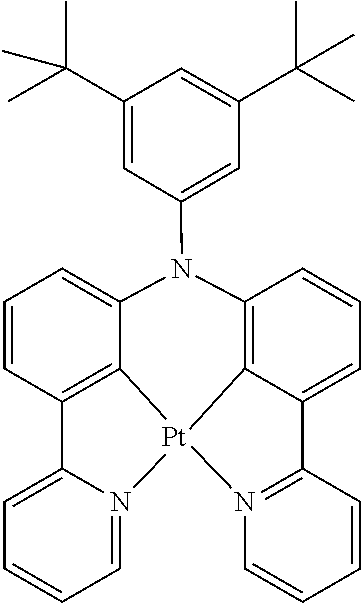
C12=C3C(=CC=C1)C1=N([Pt]34C3=C(C=CC=C3N2C2=CC(C(C)(C)C)=CC(C(C)(C)C)=C2)C2=CC=CC=N24)C=CC=C1
